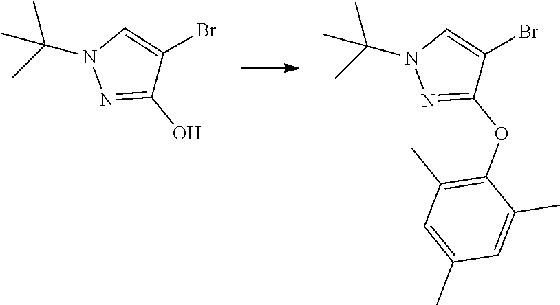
N1=C(O)C(Br)=CN1C(C)(C)C.N1=C(OC2=C(C)C=C(C)C=C2C)C(Br)=CN1C(C)(C)C
